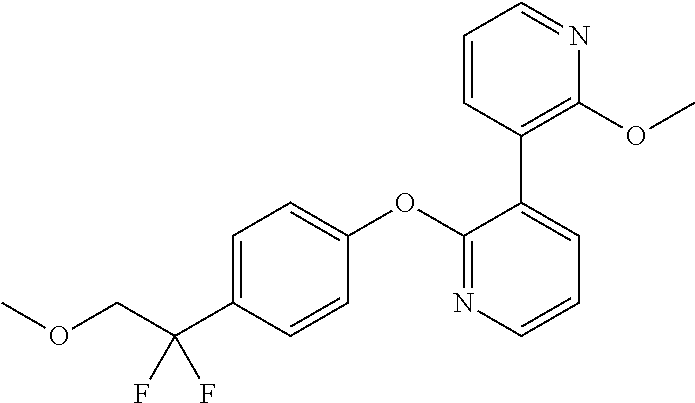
C(C(C1=CC=C(OC2=NC=CC=C2C2=C(OC)N=CC=C2)C=C1)(F)F)OC
